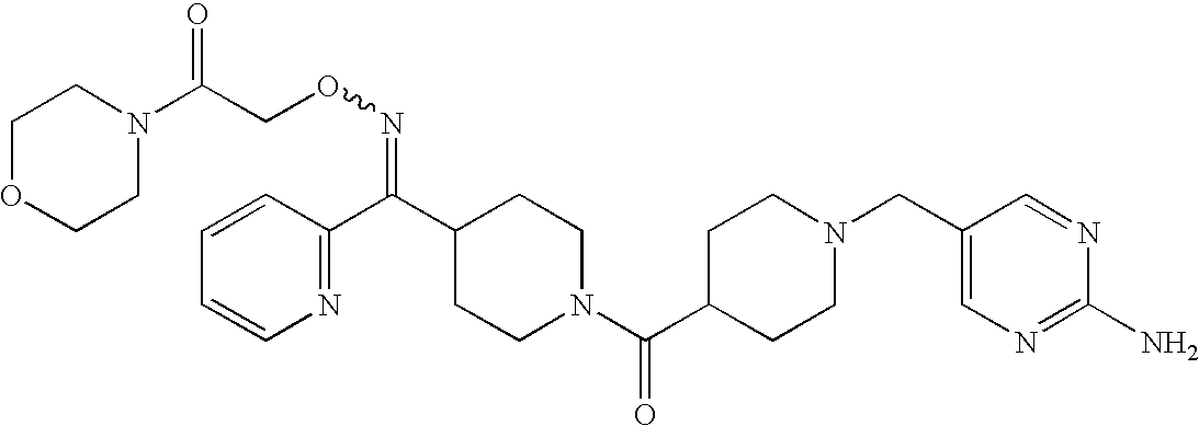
C1=CC(C(C2CCN(C(C3CCN(CC4=CN=C(N)N=C4)CC3)=O)CC2)=NOCC(N2CCOCC2)=O)=NC=C1
